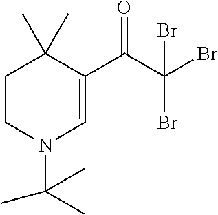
C1CN(C(C)(C)C)C=C(C(C(Br)(Br)Br)=O)C1(C)C
